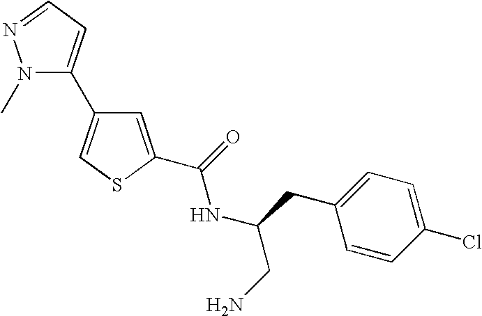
C1=C(C(=O)NC(CN)CC2=CC=C(Cl)C=C2)SC=C1C1=CC=NN1C
